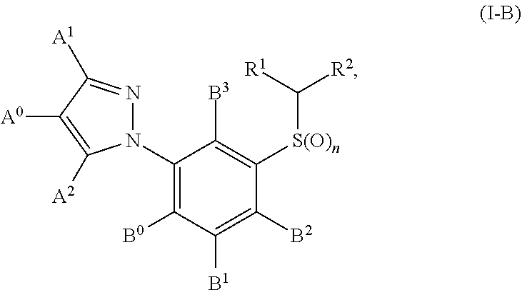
C1(N2N=C([A1])C([A0])=C2[A2])=C([B0])C([B1])=C([B2])C([S(O)n]C([R1])[R2])=C1[B3]
